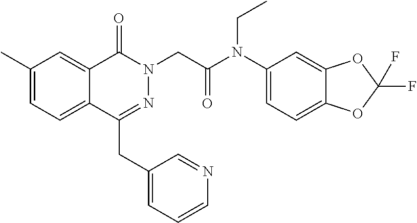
C1(C)=CC=C2C(=C1)C(=O)N(CC(=O)N(C1=CC=C3C(=C1)OC(F)(F)O3)CC)N=C2CC1=CC=CN=C1
